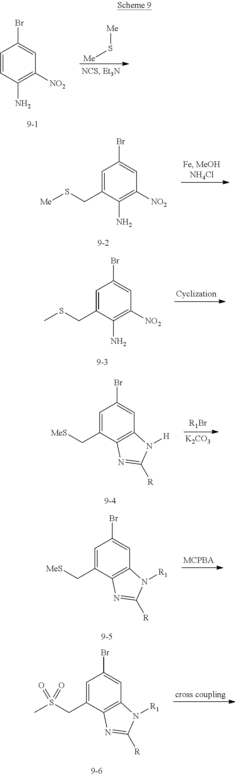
C1=CC(N)=C([NO2])C=C1Br.[Me]S[Me].C1=C(CS[Me])C(N)=C([NO2])C=C1Br.C1=C(CSC)C(N)=C([NO2])C=C1Br.C1=C(C[MeS])C2=C(C=C1Br)N([H])C([R])=N2.[R1Br].[K2CO3].C1=C(C[MeS])C2=C(C=C1Br)N([R1])C([R])=N2.[MCPBA].C1=C(CS(C)(=O)=O)C2=C(C=C1Br)N([R1])C([R])=N2.[cross coupling]
